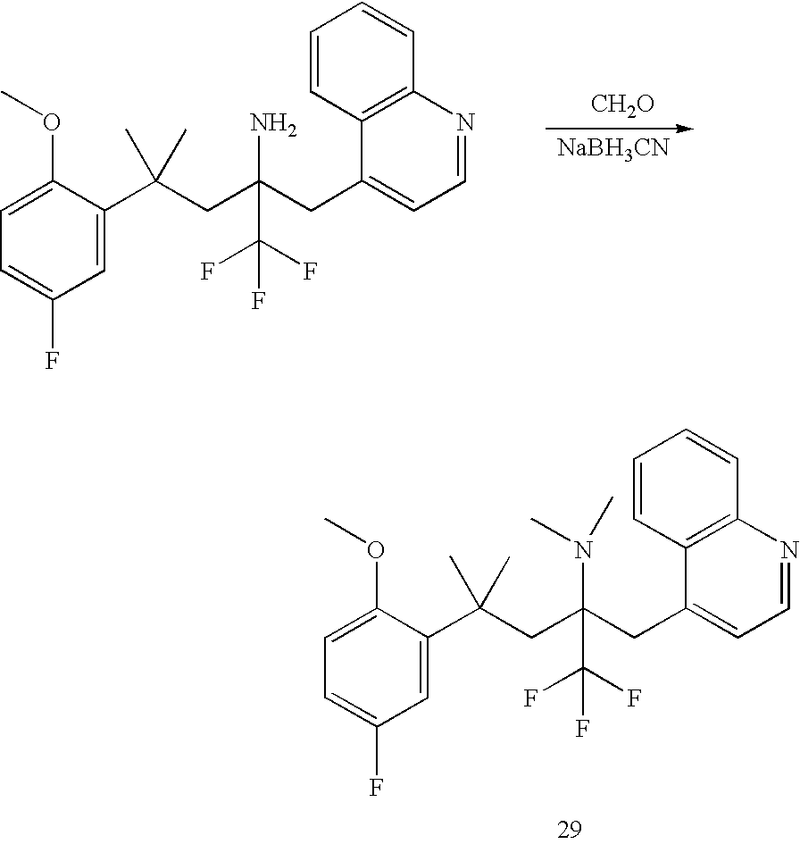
C1=C(C(CC(CC2=CC=NC3=C2C=CC=C3)(C(F)(F)F)N)(C)C)C(OC)=CC=C1F.[CH2O].[NaBH3CN].C1=C(C(CC(CC2=CC=NC3=C2C=CC=C3)(C(F)(F)F)N(C)C)(C)C)C(OC)=CC=C1F
